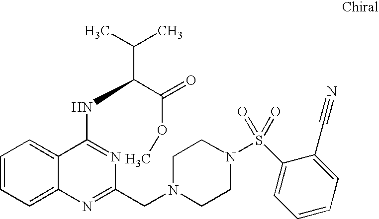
C1=CC=C2C(=C1)C(NC(C(C)C)C(=O)OC)=NC(CN1CCN(S(C3=CC=CC=C3C#N)(=O)=O)CC1)=N2
